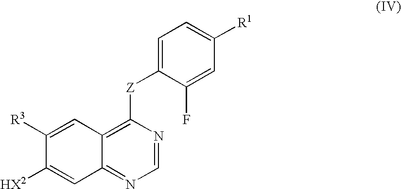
C1([R3])=CC2=C([Z]C3=CC=C([R1])C=C3F)N=CN=C2C=C1[HX2]
